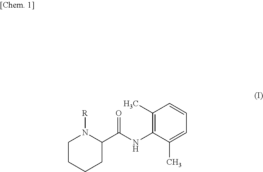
C1CCCC(C(NC2=C(C)C=CC=C2C)=O)N1[R]
